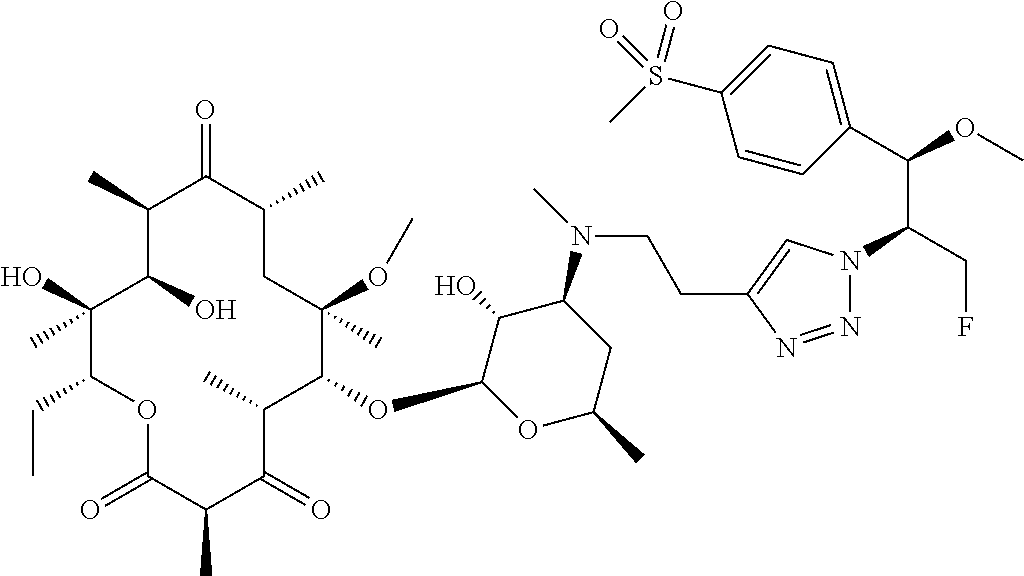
C1(O)(C)C(CC)OC(=O)C(C)C(=O)C(C)C(OC2OC(C)CC(N(C)CCC3=CN(C(CF)C(C4=CC=C(S(C)(=O)=O)C=C4)OC)N=N3)C2O)C(OC)(C)CC(C)C(=O)C(C)C1O
